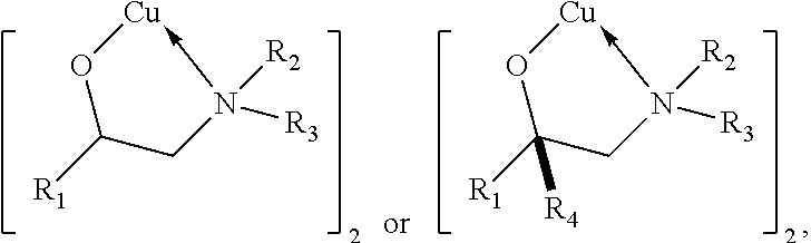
[R1]C1CN([R3])([R2])->[Cu]O1.[R1]C1([R4])CN([R3])([R2])->[Cu]O1
